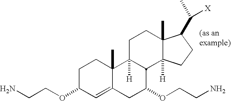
NCCOC1C=C2C(C)(CC1)C1([H])C(C(OCCN)C2)C2([H])C(C)(CC1)C(C([X])C)CC2
